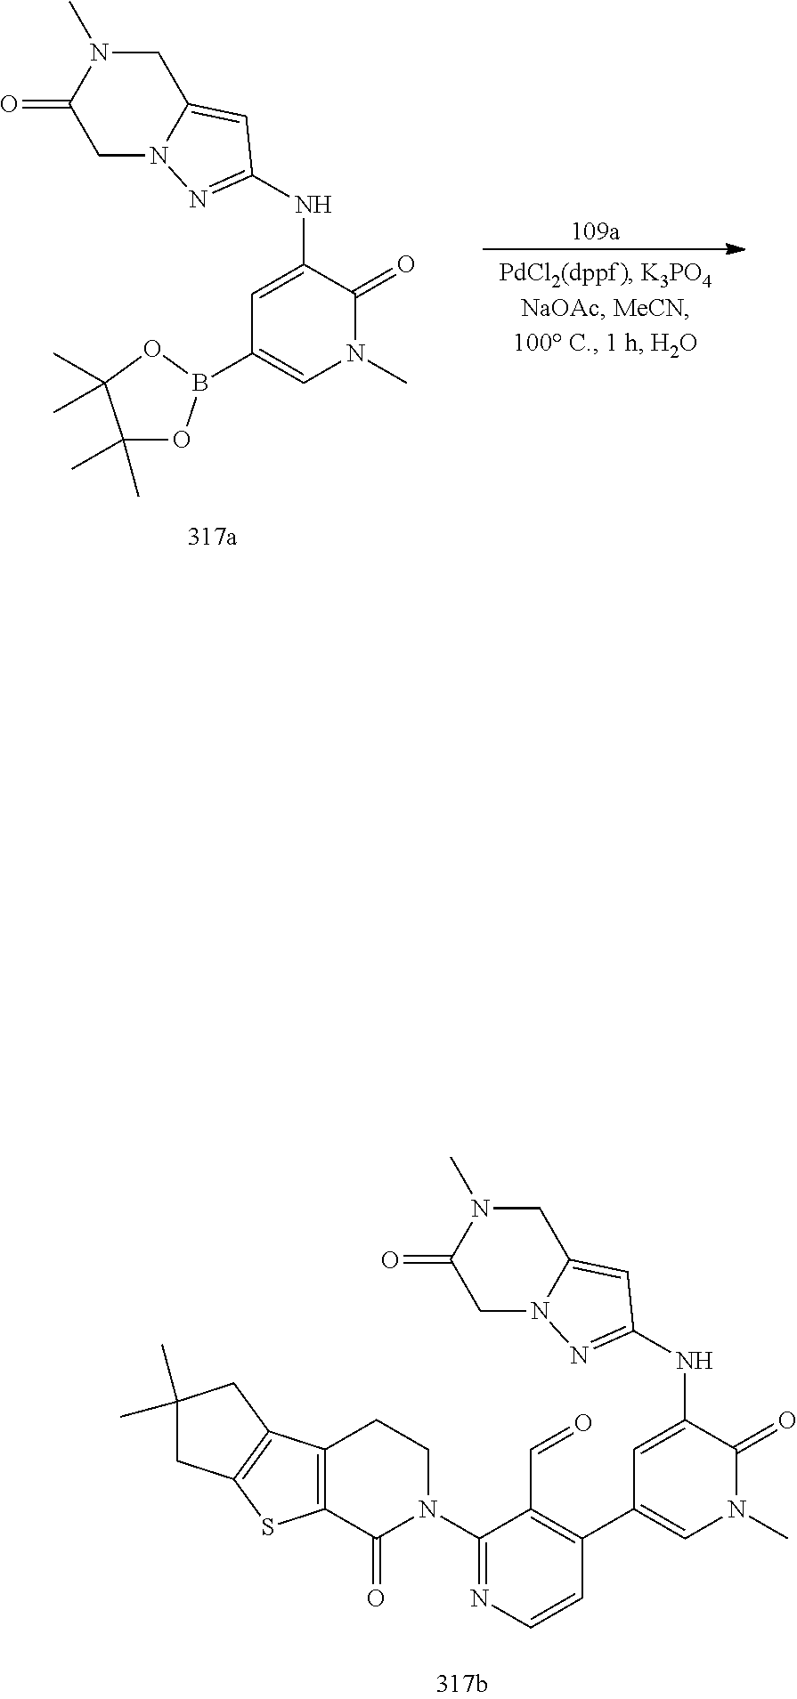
C1(NC2=NN3CC(=O)N(C)CC3=C2)=CC(B2OC(C)(C)C(C)(C)O2)=CN(C)C1=O.C1(NC2=NN3CC(=O)N(C)CC3=C2)=CC(C2=C(C=O)C(N3CCC4=C(C3=O)SC3=C4CC(C)(C)C3)=NC=C2)=CN(C)C1=O
